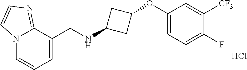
N12C=CC=C(CNC3CC(OC4=CC=C(F)C([CF3])=C4)C3)C1=NC=C2.Cl
